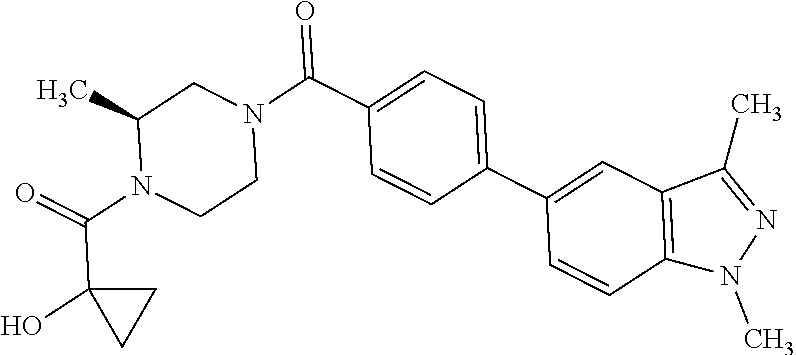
O=C(N1CCN(C(=O)C2=CC=C(C3=CC4=C(C=C3)N(C)N=C4C)C=C2)CC1C)C1(O)CC1
